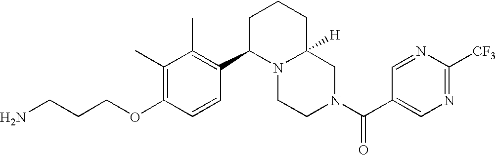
C(OC1=C(C)C(C)=C(C2N3C([H])(CN(C(=O)C4=CN=C([CF3])N=C4)CC3)CCC2)C=C1)CCN
